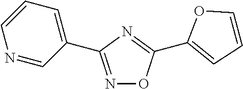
N1=C(C2=CC=CN=C2)N=C(C2=CC=CO2)O1
